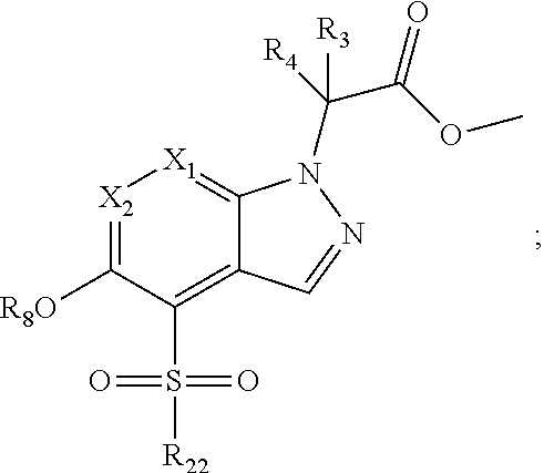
[X2]1=C([R8O])C(S([R22])(=O)=O)=C2C(=[X1]1)N(C(C(=O)OC)([R4])[R3])N=C2
